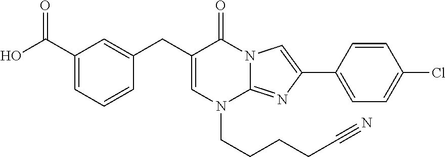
C1=C(CC2=CC(C(O)=O)=CC=C2)C(=O)N2C(=NC(C3=CC=C(Cl)C=C3)=C2)N1CCCCC#N
